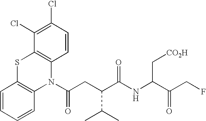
C1=CC=CC2=C1SC1=C(N2C(CC(C(NC(C(=O)CF)C[CO2H])=O)C(C)C)=O)C=CC(Cl)=C1Cl
